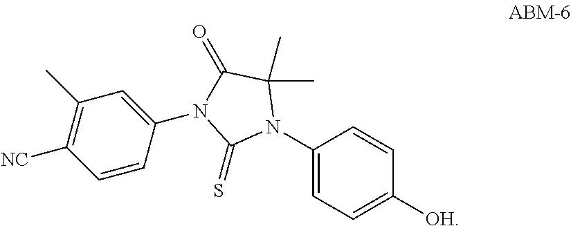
C1(N2C(C)(C)C(=O)N(C3=CC(C)=C([NC])C=C3)C2=S)=CC=C([OH])C=C1
